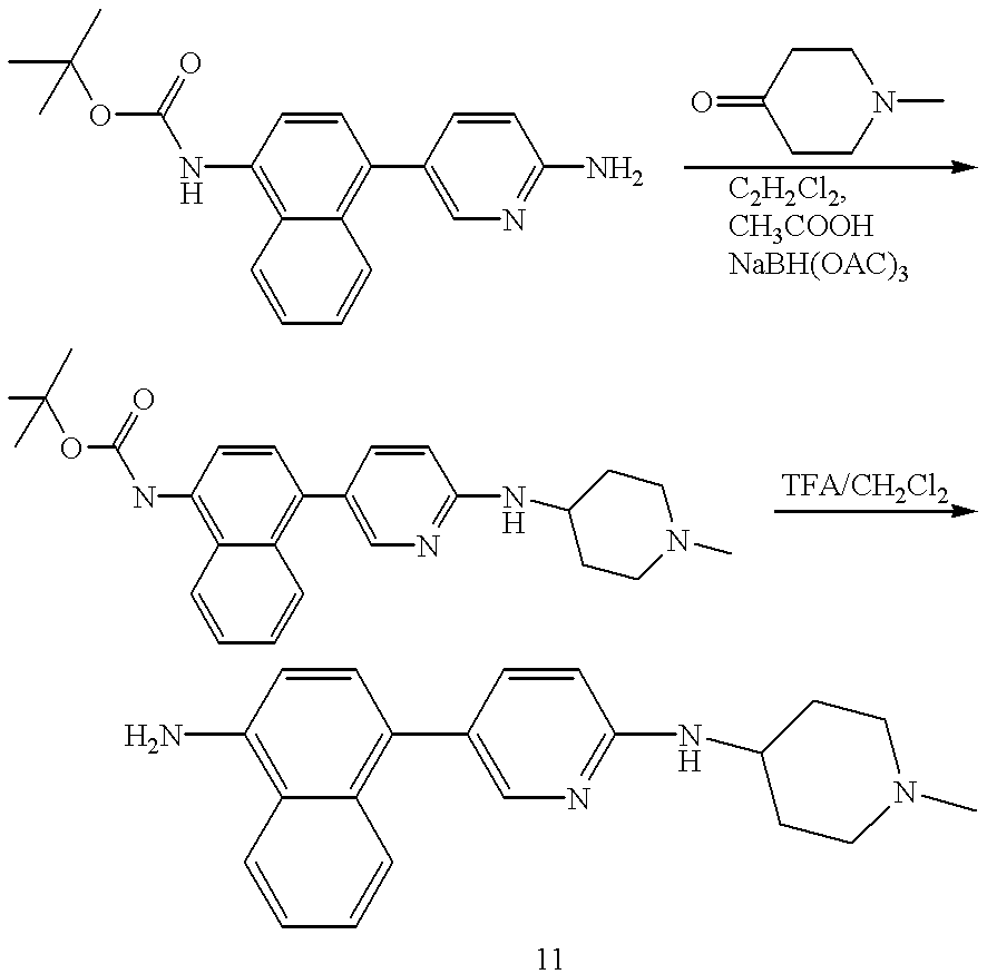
C1(NC(OC(C)(C)C)=O)=C2C(=C(C3=CN=C(N)C=C3)C=C1)C=CC=C2.C1CN(C)CCC1=O.C1(NC(OC(C)(C)C)=O)=C2C(=C(C3=CN=C(NC4CCN(C)CC4)C=C3)C=C1)C=CC=C2.C1(N)=C2C(=C(C3=CN=C(NC4CCN(C)CC4)C=C3)C=C1)C=CC=C2
